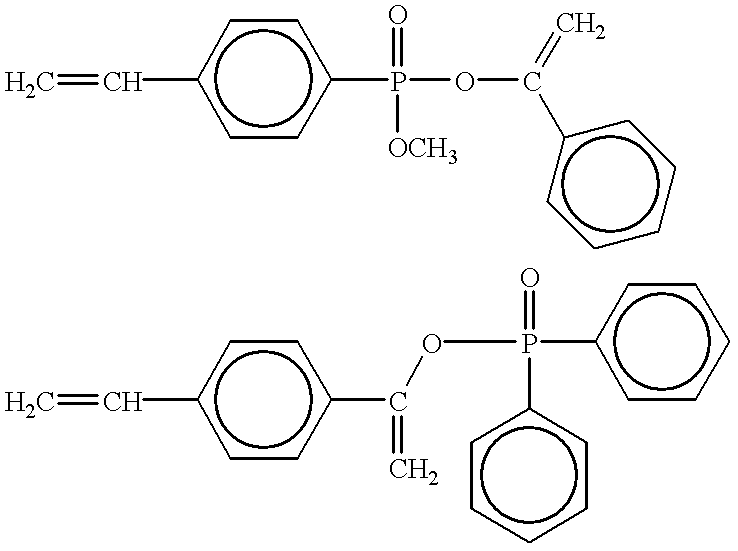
C=Cc1ccc(P(OC(c2ccccc2)=C)(=O)[OCH3])cc1.C=Cc1ccc(C(=C)OP(c2ccccc2)(=O)c2ccccc2)cc1
